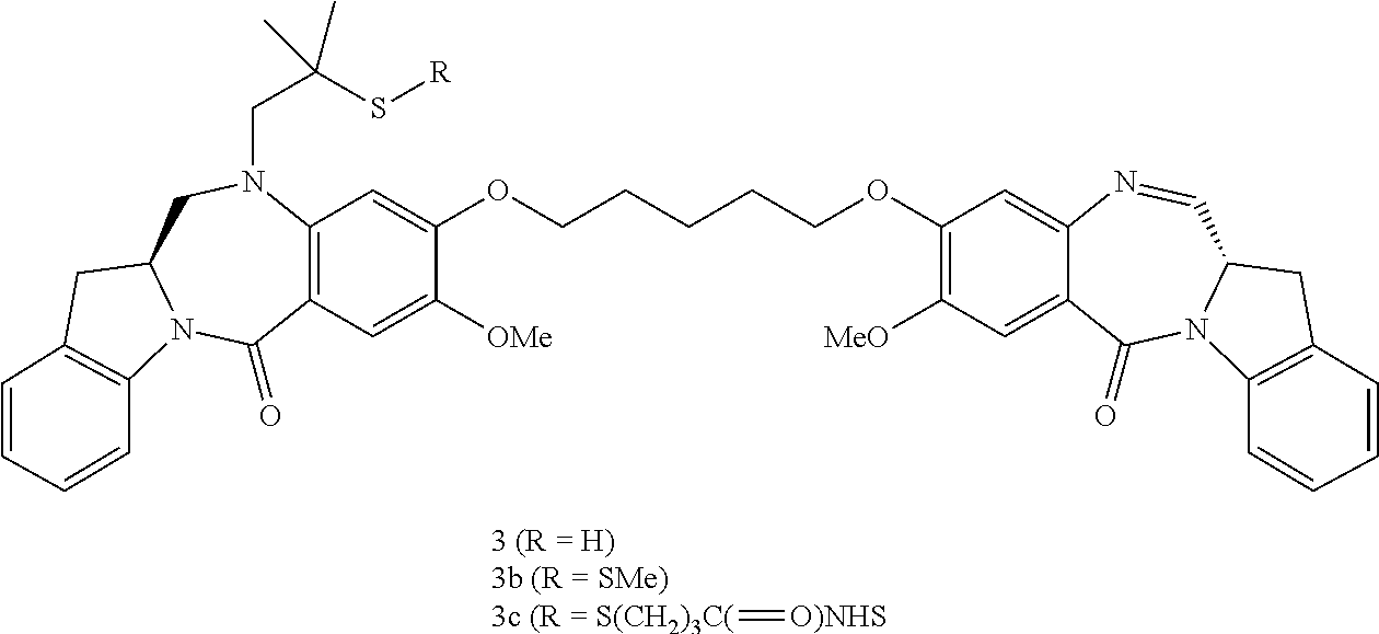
[3c (R = S(CH2)3C(]=[O)NHS].C12=C(C=C([OMe])C(OCCCCCOC3=C([MeO])C=C4C(=C3)N=CC3N(C4=O)C4=C(C3)C=CC=C4)=C1)C(=O)N1C(CN2CC(C)(S[R])C)CC2=C1C=CC=C2
